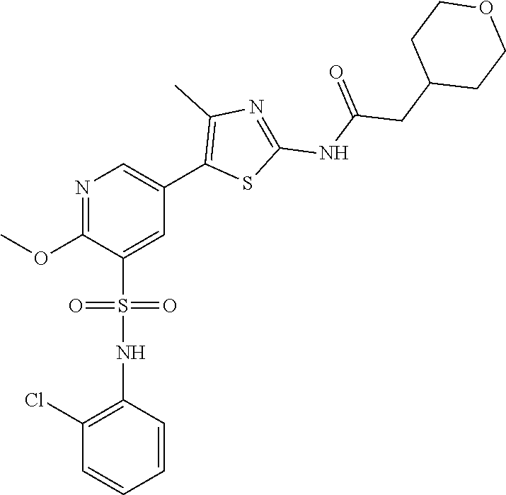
N1=C(OC)C(S(NC2=C(Cl)C=CC=C2)(=O)=O)=CC(C2=C(C)N=C(NC(CC3CCOCC3)=O)S2)=C1
